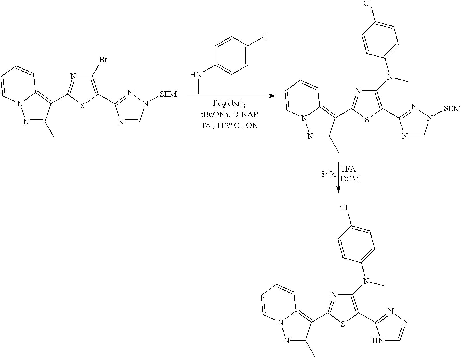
C1=C(Cl)C=CC(NC)=C1.N1=C(C)C(C2=NC(Br)=C(C3=NN([SEM])C=N3)S2)=C2N1C=CC=C2.N1=C(C)C(C2=NC(N(C3=CC=C(Cl)C=C3)C)=C(C3=NN([SEM])C=N3)S2)=C2N1C=CC=C2.N1=C(C)C(C2=NC(N(C3=CC=C(Cl)C=C3)C)=C(C3=NN=CN3)S2)=C2N1C=CC=C2
